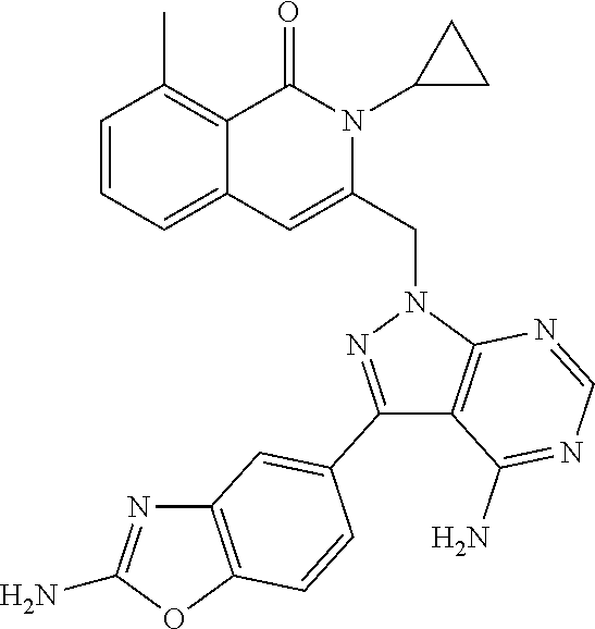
C1=CC=C2C(=C1C)C(=O)N(C1CC1)C(CN1N=C(C3=CC4=C(OC(N)=N4)C=C3)C3=C1N=CN=C3N)=C2
